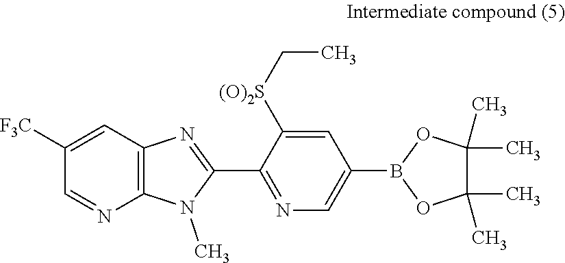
C12=C(C=C([F3C])C=N1)N=C(C1=NC=C(B3OC(C)(C)C(C)(C)O3)C=C1[(O)2S]CC)N2C
